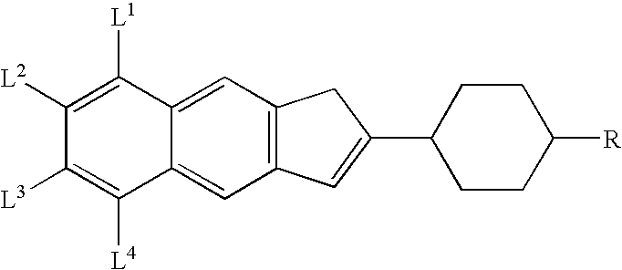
C12=CC3=C(C=C1C([L4])=C([L3])C([L2])=C2[L1])C=C(C1CCC([R])CC1)C3
